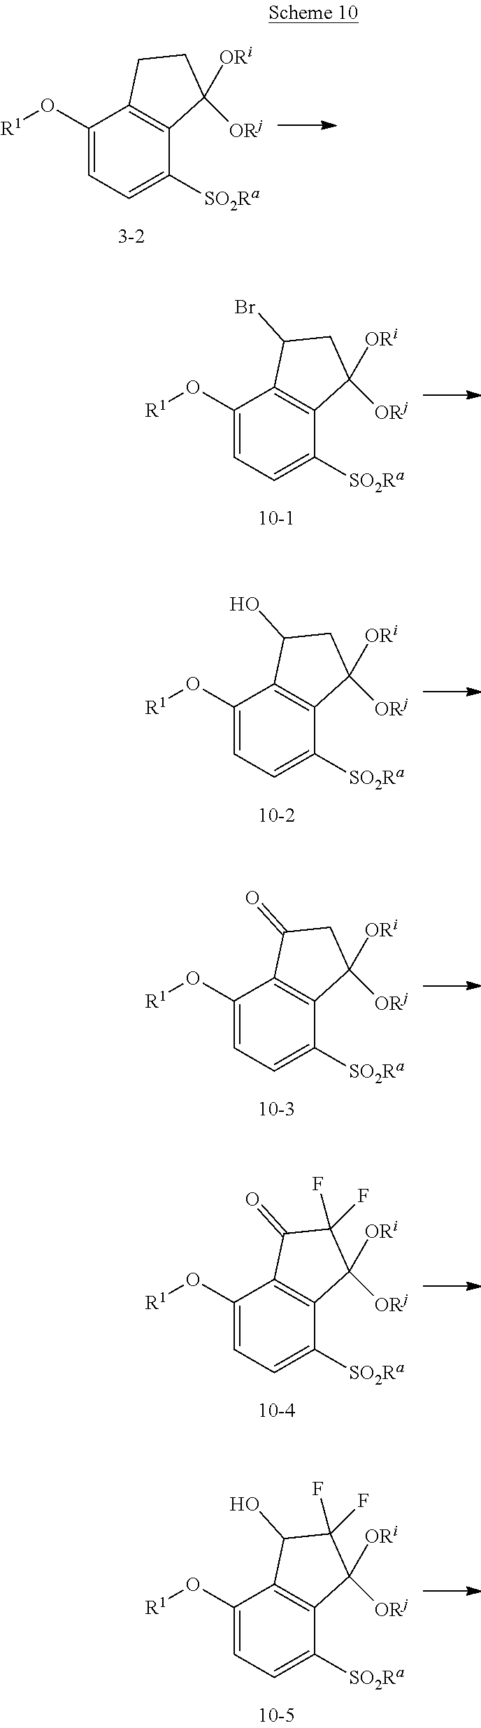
C1(O[R1])=CC=C([SO2Ra])C2=C1CCC2([ORj])[ORi].C1(O[R1])=CC=C([SO2Ra])C2=C1C(Br)CC2([ORj])[ORi].C1(O[R1])=CC=C([SO2Ra])C2=C1C(O)CC2([ORj])[ORi].C1(O[R1])=CC=C([SO2Ra])C2=C1C(=O)CC2([ORj])[ORi].C1(O[R1])=CC=C([SO2Ra])C2=C1C(=O)C(F)(F)C2([ORj])[ORi].C1(O[R1])=CC=C([SO2Ra])C2=C1C(O)C(F)(F)C2([ORj])[ORi]
